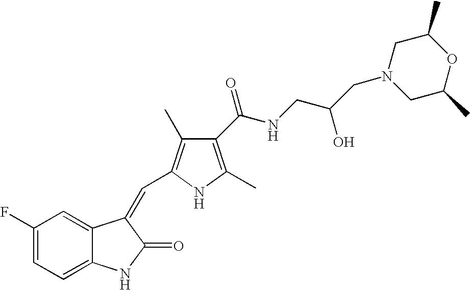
C1(F)=CC=C2C(=C1)C(=CC1=C(C)C(C(NCC(CN3CC(C)OC(C)C3)O)=O)=C(C)N1)C(=O)N2
